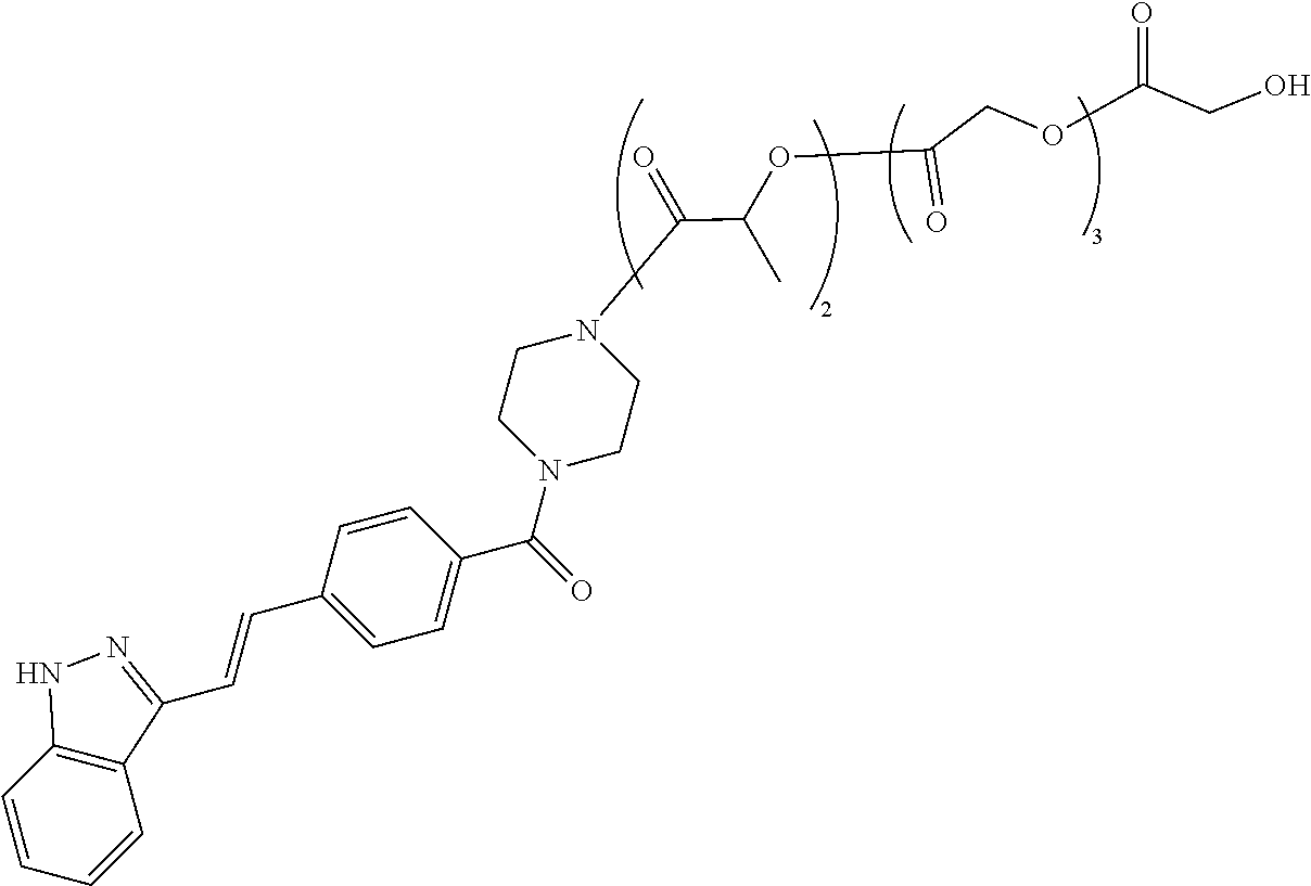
C12=C(C=CC=C1)NN=C2C=CC1=CC=C(C(N2CCN(C(C(OC(COC(CO)=O)=O)C)=O)CC2)=O)C=C1
